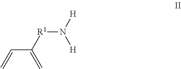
C(C=C)(=C)[R1]N([H])[H]
